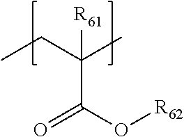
CCC(C)([R61])C(O[R62])=O
